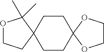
C1CC2(CCC13C(C)(C)OCC3)OCCO2
